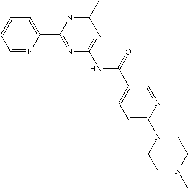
C1=NC(C2=NC(NC(C3=CC=C(N4CCN(C)CC4)N=C3)=O)=NC(C)=N2)=CC=C1
